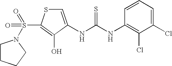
C1=C(NC(=S)NC2=C(Cl)C(Cl)=CC=C2)C(O)=C(S(=O)(=O)N2CCCC2)S1
